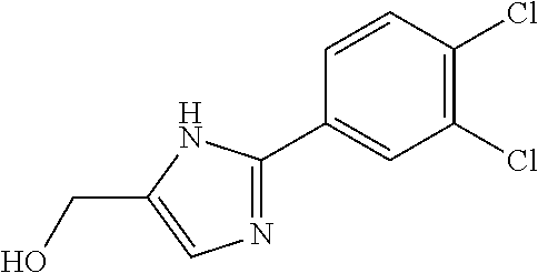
C1=CC(Cl)=C(Cl)C=C1C1=NC=C(CO)N1
